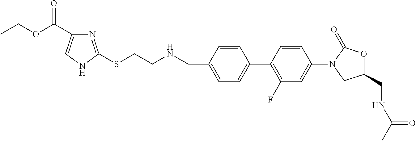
C(C1=CC=C(C2=C(F)C=C(N3CC(CNC(C)=O)OC3=O)C=C2)C=C1)NCCSC1=NC(C(OCC)=O)=CN1
